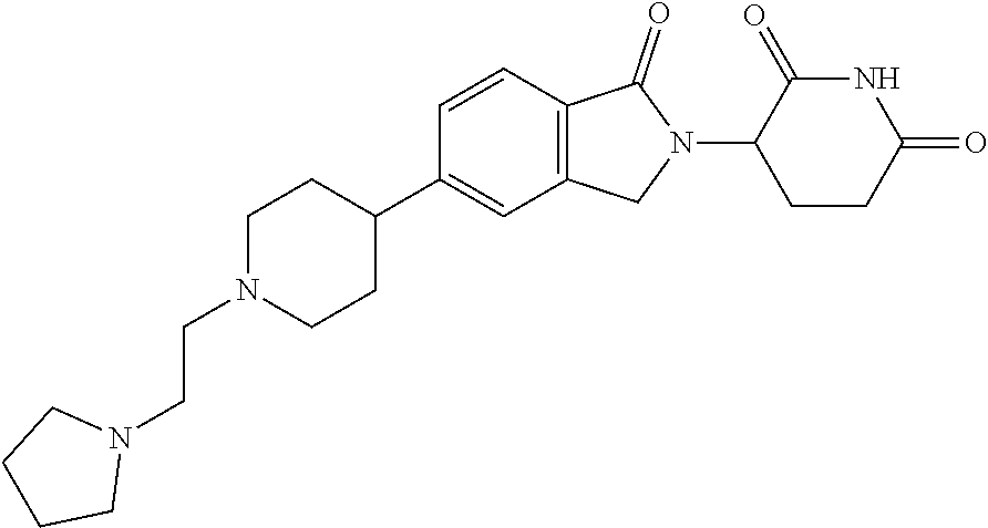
C1N(CCN2CCCC2)CCC(C2=CC3=C(C=C2)C(=O)N(C2CCC(=O)NC2=O)C3)C1
